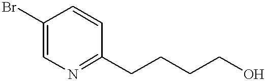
C1(Br)=CN=C(CCCCO)C=C1
